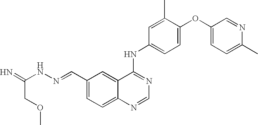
C1(C=NNC(=N)COC)=CC=C2C(=C1)C(NC1=CC=C(OC3=CC=C(C)N=C3)C(C)=C1)=NC=N2
